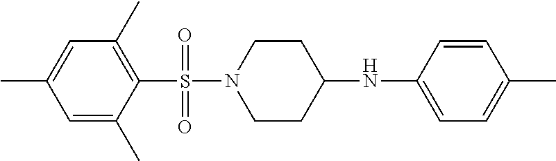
C1=C(C)C=C(C)C(S(N2CCC(NC3=CC=C(C)C=C3)CC2)(=O)=O)=C1C
